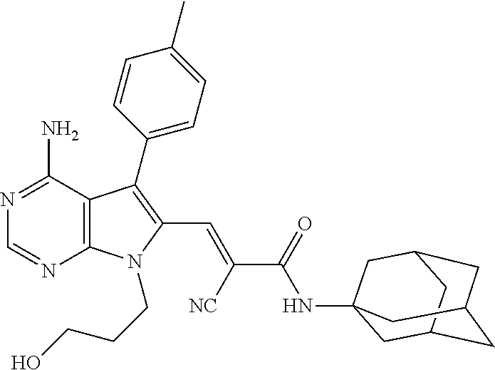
N1=C(N)C2=C(N=C1)N(CCCO)C(C=C([NC])C(NC13CC4CC(CC(C1)C4)C3)=O)=C2C1=CC=C(C)C=C1
